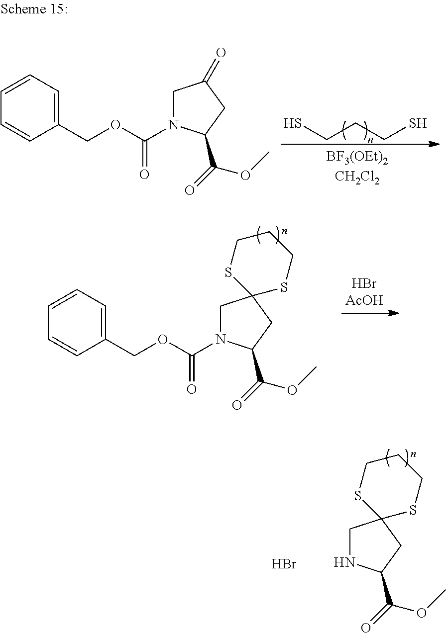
C(CCS)S.C1N(C(OCC2=CC=CC=C2)=O)C(C(=O)OC)CC1=O.C1N(C(OCC2=CC=CC=C2)=O)C(C(=O)OC)CC12SCCCS2.C1NC(C(=O)OC)CC12SCCCS2.Br
